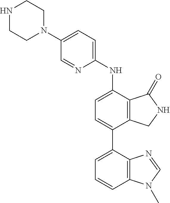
C1(N2CCNCC2)=CC=C(NC2=CC=C(C3=CC=CC4=C3N=CN4C)C3=C2C(=O)NC3)N=C1
